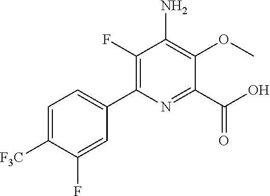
C1(F)=C(C2=CC=C([F3C])C(F)=C2)N=C(C(O)=O)C(OC)=C1N
